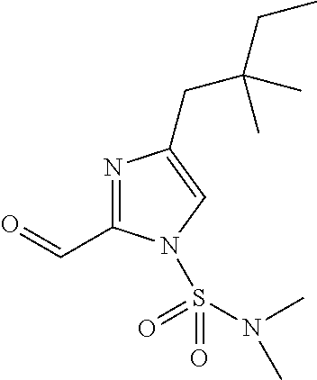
N1=C(C=O)N(S(=O)(N(C)C)=O)C=C1CC(CC)(C)C
